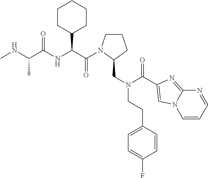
CNC(C(NC(C(=O)N1CCCC1CN(CCC1=CC=C(F)C=C1)C(=O)C1=CN2C=CC=NC2=N1)C1CCCCC1)=O)C
